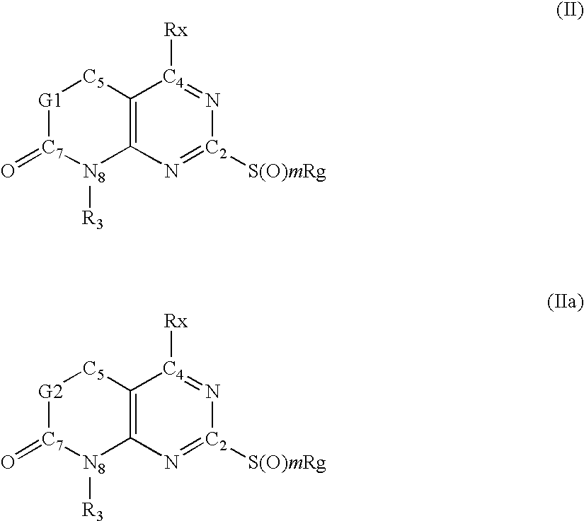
C12=C(N=[C2]([S(O)mRg])N=[C4]1[Rx])[N8]([R3])[C7](=O)[G1][C5]2.C12=C(N=[C2]([S(O)mRg])N=[C4]1[Rx])[N8]([R3])[C7](=O)[G2][C5]2
